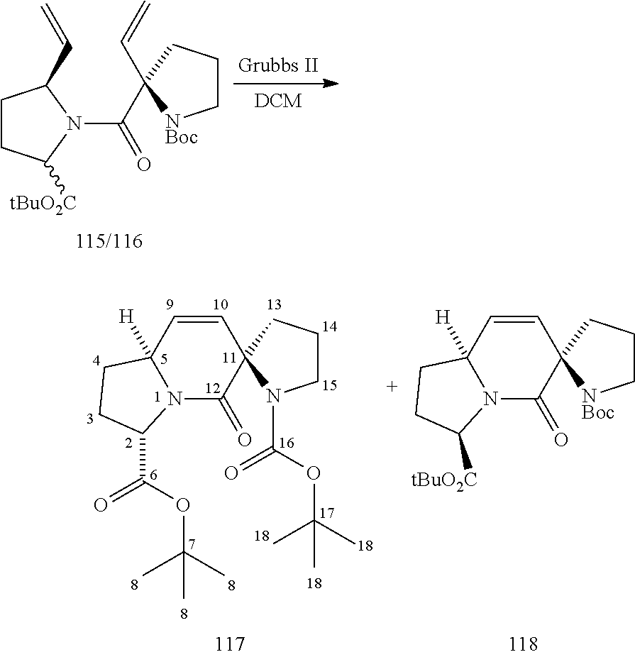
C1CC([tBuO2C])N(C(=O)C2(C=C)CCC[NBoc]2)C1C=C.C1=CC2([H])N(C(=O)C13N(C(OC(C)(C)C)=O)CCC3)C(C(OC(C)(C)C)=O)CC2.C1=CC2([H])N(C(=O)C13[NBoc]CCC3)C([tBuO2C])CC2
